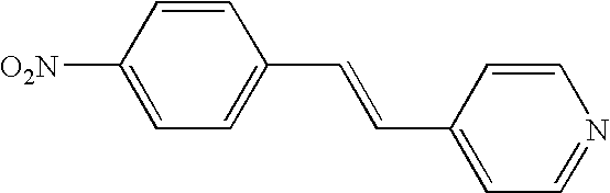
C1=CC([O2N])=CC=C1C=CC1=CC=NC=C1
